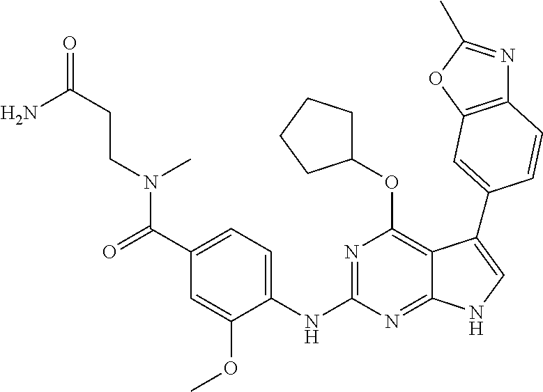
N(C1=NC(OC2CCCC2)=C2C(=N1)NC=C2C1=CC2=C(N=C(C)O2)C=C1)C1=CC=C(C(N(CCC(=O)N)C)=O)C=C1OC
